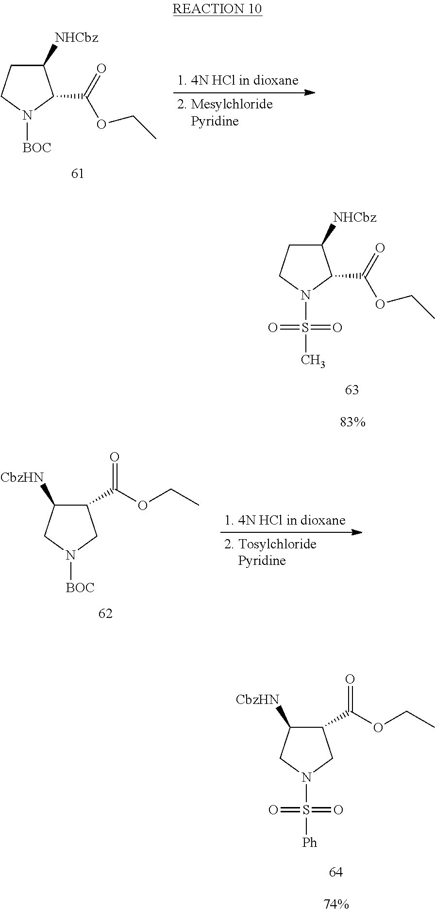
C1([NHCbz])CCN([BOC])C1C(=O)OCC.C1([NHCbz])CCN(S(C)(=O)=O)C1C(=O)OCC.C1(C(OCC)=O)C([CbzHN])CN([BOC])C1.C1(C(OCC)=O)C([CbzHN])CN(S([Ph])(=O)=O)C1
